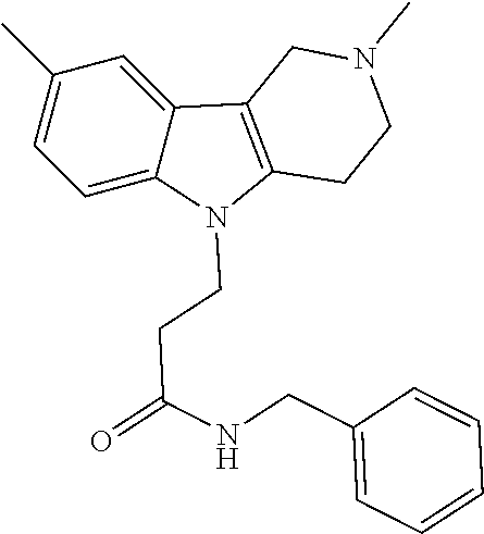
C1=C2C(=CC(C)=C1)C1=C(N2CCC(=O)NCC2=CC=CC=C2)CCN(C)C1
